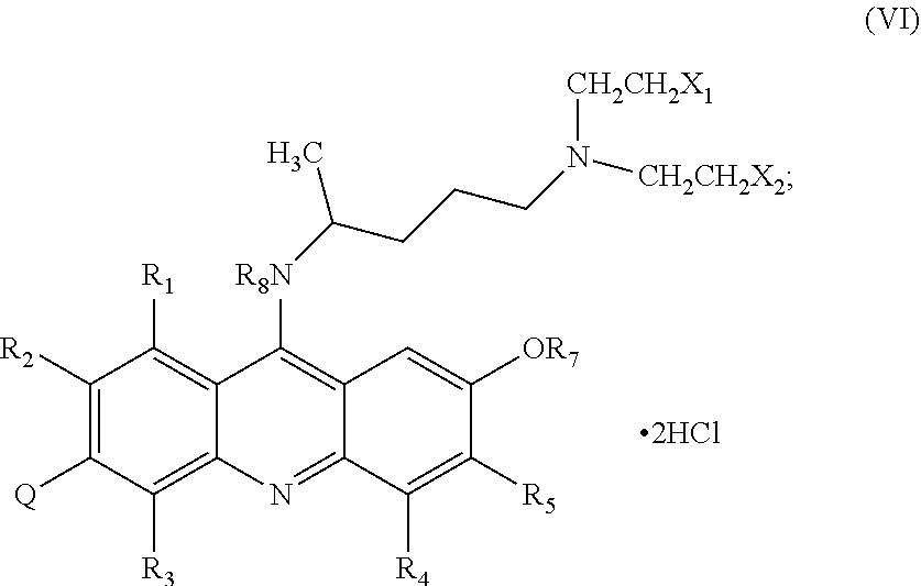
C1([R2])=C([Q])C([R3])=C2C(=C1[R1])C([R8N]C(C)CCCN([CH2CH2X2])[CH2CH2X1])=C1C(=N2)C([R4])=C([R5])C([OR7])=C1
